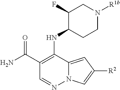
NC(C1=C(NC2CCN([R1b])CC2F)C2=CC([R2])=CN2N=C1)=O
